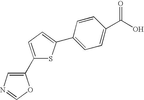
C1(C2=CN=CO2)=CC=C(C2=CC=C(C(O)=O)C=C2)S1
